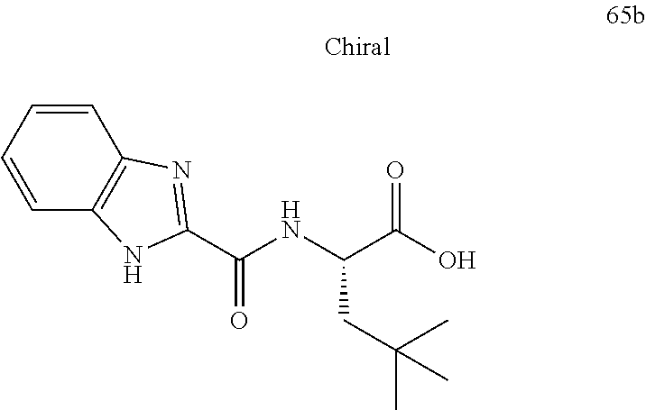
C(C(O)=O)(NC(C1=NC2=C(N1)C=CC=C2)=O)CC(C)(C)C
